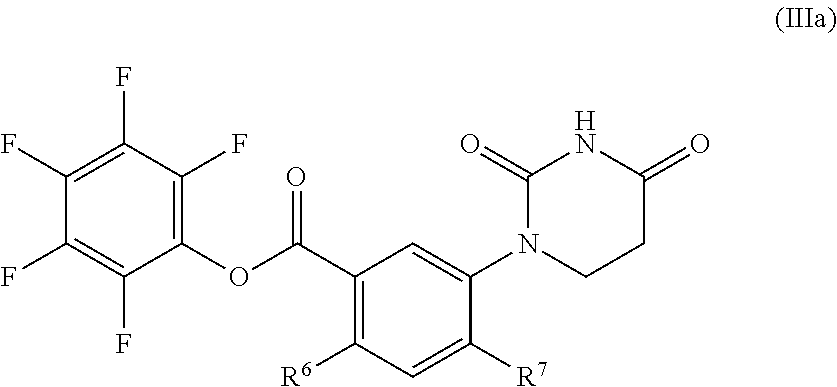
C1(C(OC2=C(F)C(F)=C(F)C(F)=C2F)=O)=C([R6])C=C([R7])C(N2CCC(=O)NC2=O)=C1
